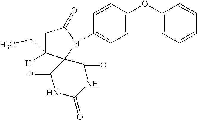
C1C([H])(CC)C2(N(C3=CC=C(OC4=CC=CC=C4)C=C3)C1=O)C(=O)NC(=O)NC2=O
